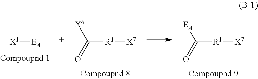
[X1][EA].[R1]([X7])C([X6])=O.[R1]([X7])C([EA])=O
